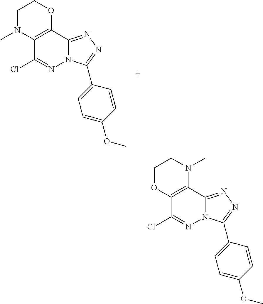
C1N(C)C2=C(OC1)C1=NN=C(C3=CC=C(OC)C=C3)N1N=C2Cl.C1OC2=C(N(C)C1)C1=NN=C(C3=CC=C(OC)C=C3)N1N=C2Cl
